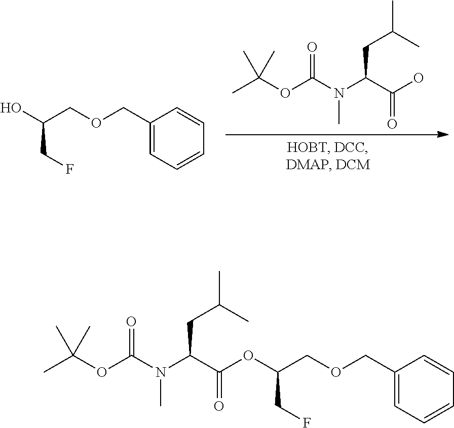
FCC(COCC1=CC=CC=C1)OC(C(N(C(OC(C)(C)C)=O)C)CC(C)C)=O.FCC(O)COCC1=CC=CC=C1.CC(OC(N(C(C(O)=O)CC(C)C)C)=O)(C)C
